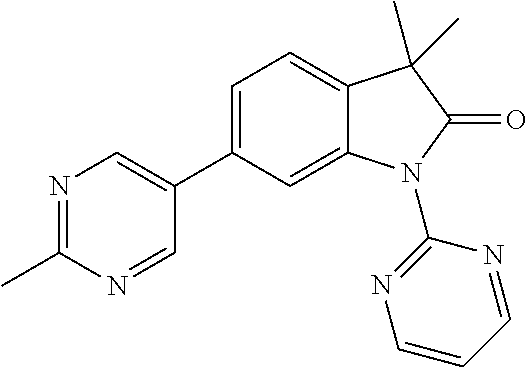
C1(C2=CN=C(C)N=C2)=CC=C2C(=C1)N(C1=NC=CC=N1)C(=O)C2(C)C
